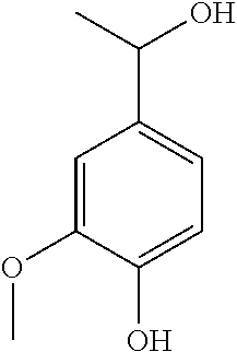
C1=C(OC)C(O)=CC=C1C(C)O
